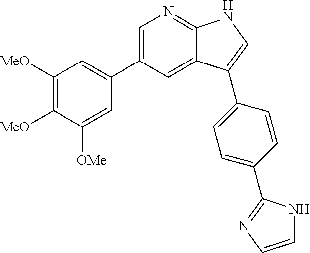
C1([MeO])=C([MeO])C([OMe])=CC(C2=CN=C3C(=C2)C(C2=CC=C(C4=NC=CN4)C=C2)=CN3)=C1
